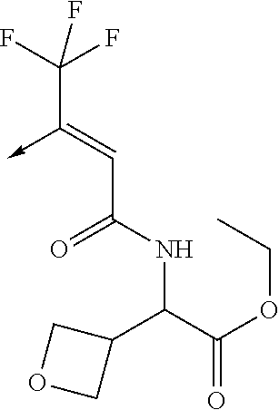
C(C(NC(C(=O)OCC)C1COC1)=O)=C(->C)C(F)(F)F
